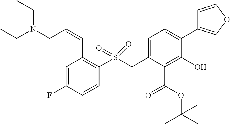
CCN(CC)CC=CC1=C(S(CC2=CC=C(C3=COC=C3)C(O)=C2C(=O)OC(C)(C)C)(=O)=O)C=CC(F)=C1
